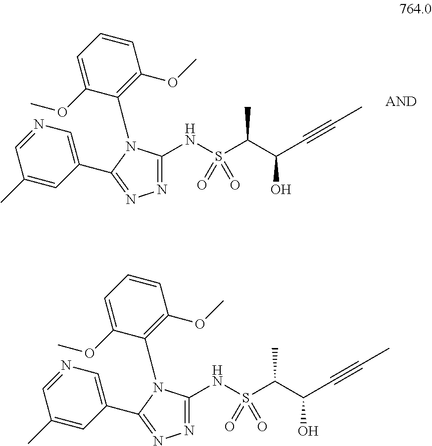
N(S(C(C(C#CC)O)C)(=O)=O)C1=NN=C(C2=CN=CC(C)=C2)N1C1=C(OC)C=CC=C1OC.N(S(C(C(C#CC)O)C)(=O)=O)C1=NN=C(C2=CN=CC(C)=C2)N1C1=C(OC)C=CC=C1OC
